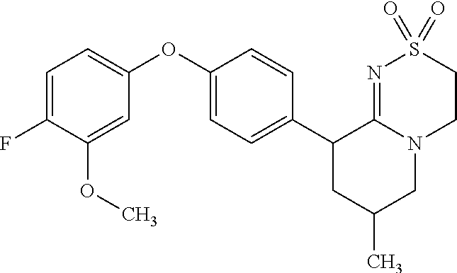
C1(C2CC(C)CN3C2=NS(=O)(=O)CC3)=CC=C(OC2=CC=C(F)C(OC)=C2)C=C1
